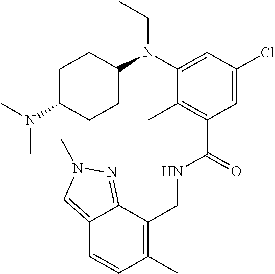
C12=CN(C)N=C1C(CNC(C1=C(C)C(N(CC)C3CCC(N(C)C)CC3)=CC(Cl)=C1)=O)=C(C)C=C2
